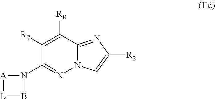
C1([R7])=C([R8])C2=NC([R2])=CN2N=C1N1[A][L]B1
